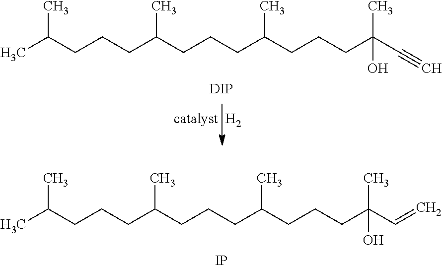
CC(CCCC(CCCC(CCCC(C#C)(C)O)C)C)C.[H2].[DIP].CC(CCCC(CCCC(CCCC(C=C)(C)O)C)C)C.[IP]
